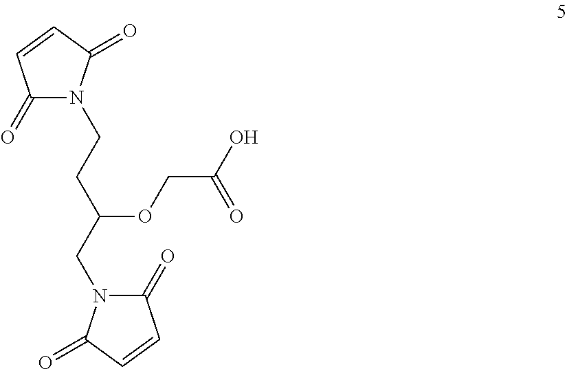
C1(=O)N(CCC(OCC(O)=O)CN2C(=O)C=CC2=O)C(=O)C=C1
